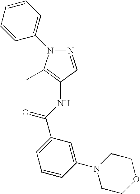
C1=CC(N2CCOCC2)=CC(C(NC2=C(C)N(C3=CC=CC=C3)N=C2)=O)=C1
